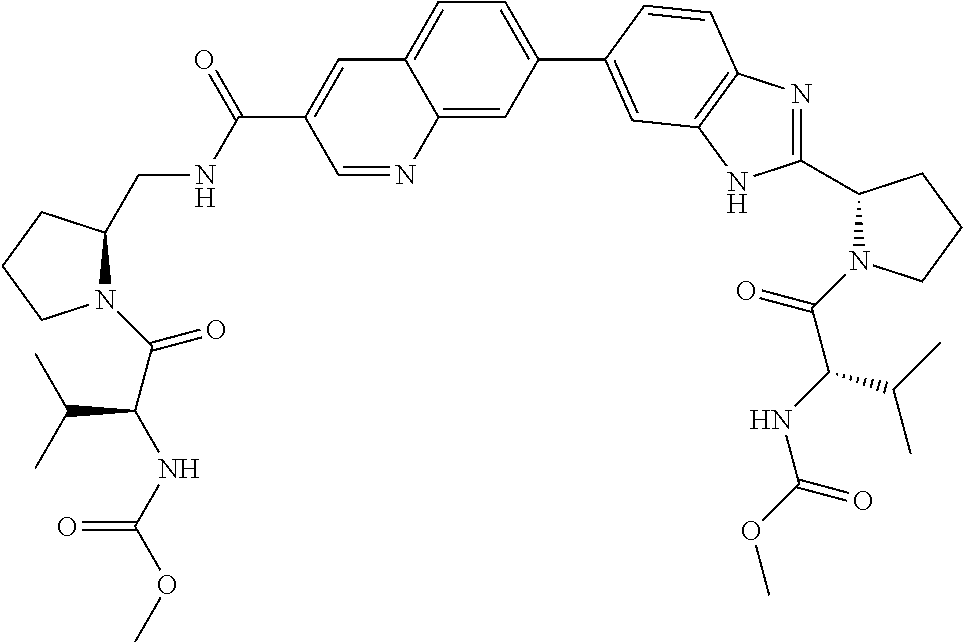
C1CCN(C(C(C(C)C)NC(OC)=O)=O)C1CNC(C1=CC2=CC=C(C3=CC4=C(N=C(C5CCCN5C(=O)C(NC(OC)=O)C(C)C)N4)C=C3)C=C2N=C1)=O
